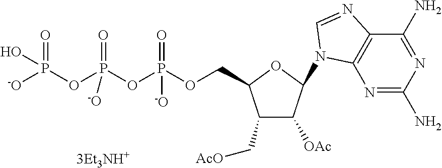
N1=C(N)N=C(N)C2=C1N(C1C([OAc])C(C[AcO])C(COP(OP(OP([-O])(=O)O)(=O)[-O])(=O)[-O])O1)C=N2
